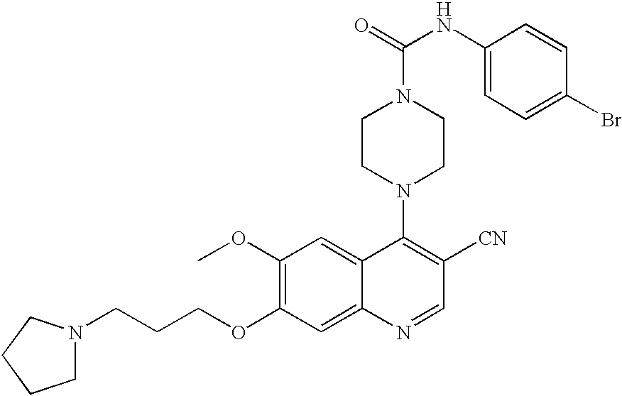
C1(OC)=C(OCCCN2CCCC2)C=C2C(=C1)C(N1CCN(C(=O)NC3=CC=C(Br)C=C3)CC1)=C([CN])C=N2
